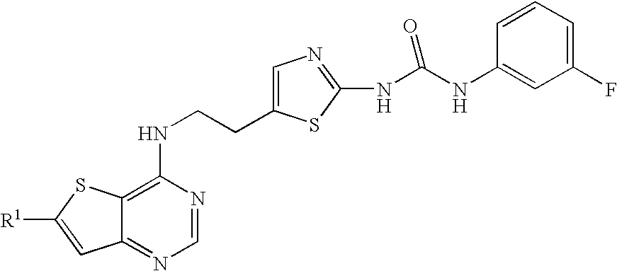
C1(NCCC2=CN=C(NC(NC3=CC(F)=CC=C3)=O)S2)=C2C(=NC=N1)C=C([R1])S2
